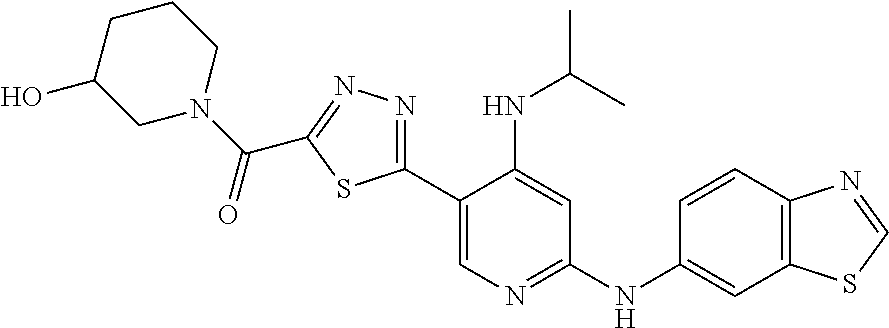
C1(C2=NN=C(C(=O)N3CCCC(O)C3)S2)=CN=C(NC2=CC3=C(C=C2)N=CS3)C=C1NC(C)C
